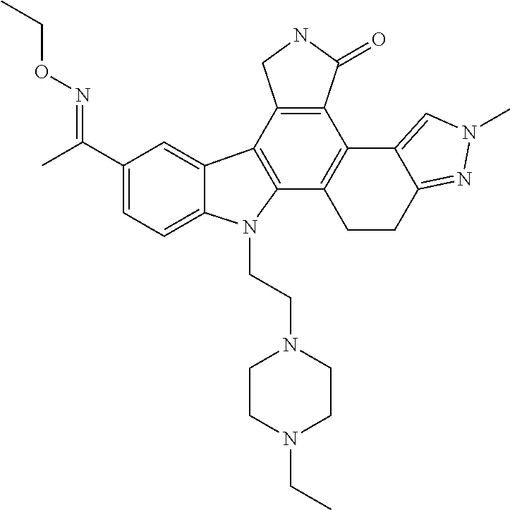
C1(C(C)=NOCC)=CC=C2C(=C1)C1=C(N2CCN2CCN(CC)CC2)C2=C(C3=C1CNC3=O)C1=CN(C)N=C1CC2
